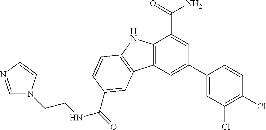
C12=C(C=C(C3=CC(Cl)=C(Cl)C=C3)C=C1C(=O)N)C1=C(N2)C=CC(C(NCCN2C=NC=C2)=O)=C1
